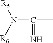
N=C(C)N([R5])[R6]
